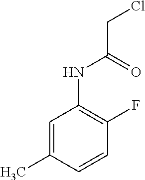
C1=C(C)C=CC(F)=C1NC(CCl)=O
